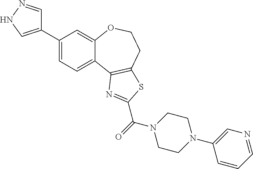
C1(C2=CNN=C2)=CC=C2C(=C1)OCCC1=C2N=C(C(N2CCN(C3=CN=CC=C3)CC2)=O)S1
